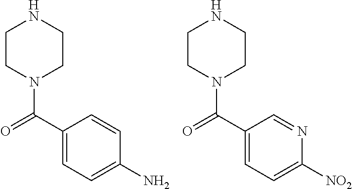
C1CN(C(C2=CC=C(N)C=C2)=O)CCN1.C1CN(C(C2=CC=C([NO2])N=C2)=O)CCN1
